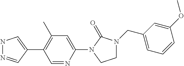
N1N=CC(C2=C(C)C=C(N3C(=O)N(CC4=CC=CC(OC)=C4)CC3)N=C2)=C1
